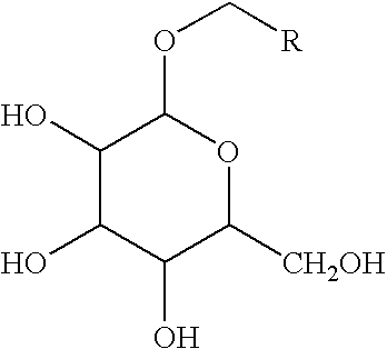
C1(O)C(O)C(O)C([CH2OH])OC1OC[R]
